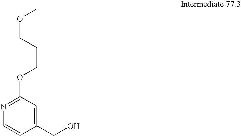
C1=CN=C(OCCCOC)C=C1CO
